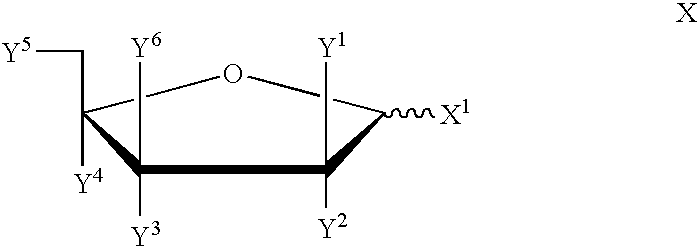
C1([Y3])(C[Y6])C([Y4])(C[Y5])OC([X1])C1([Y2])C[Y1]
